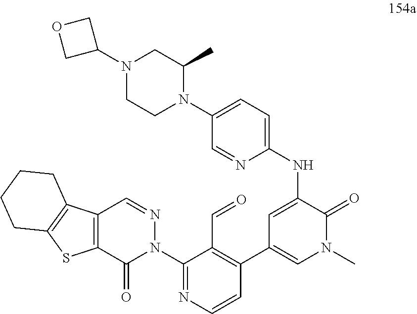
C12=C(SC3=C1CCCC3)C(=O)N(C1=NC=CC(C3=CN(C)C(=O)C(NC4=CC=C(N5CCN(C6COC6)CC5C)C=N4)=C3)=C1C=O)N=C2
